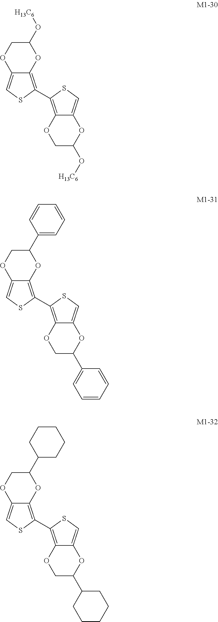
C12=CSC(C3=C4C(=CS3)OC(O[H13C6])CO4)=C1OC(O[H13C6])CO2.C12=CSC(C3=C4C(=CS3)OC(C3=CC=CC=C3)CO4)=C1OC(C1=CC=CC=C1)CO2.C12=CSC(C3=C4C(=CS3)OC(C3CCCCC3)CO4)=C1OC(C1CCCCC1)CO2
